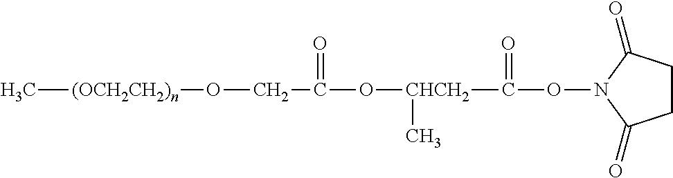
C[(OCH2CH2)n]OCC(=O)O[CHCH2](C)C(=O)ON1C(=O)CCC1=O
